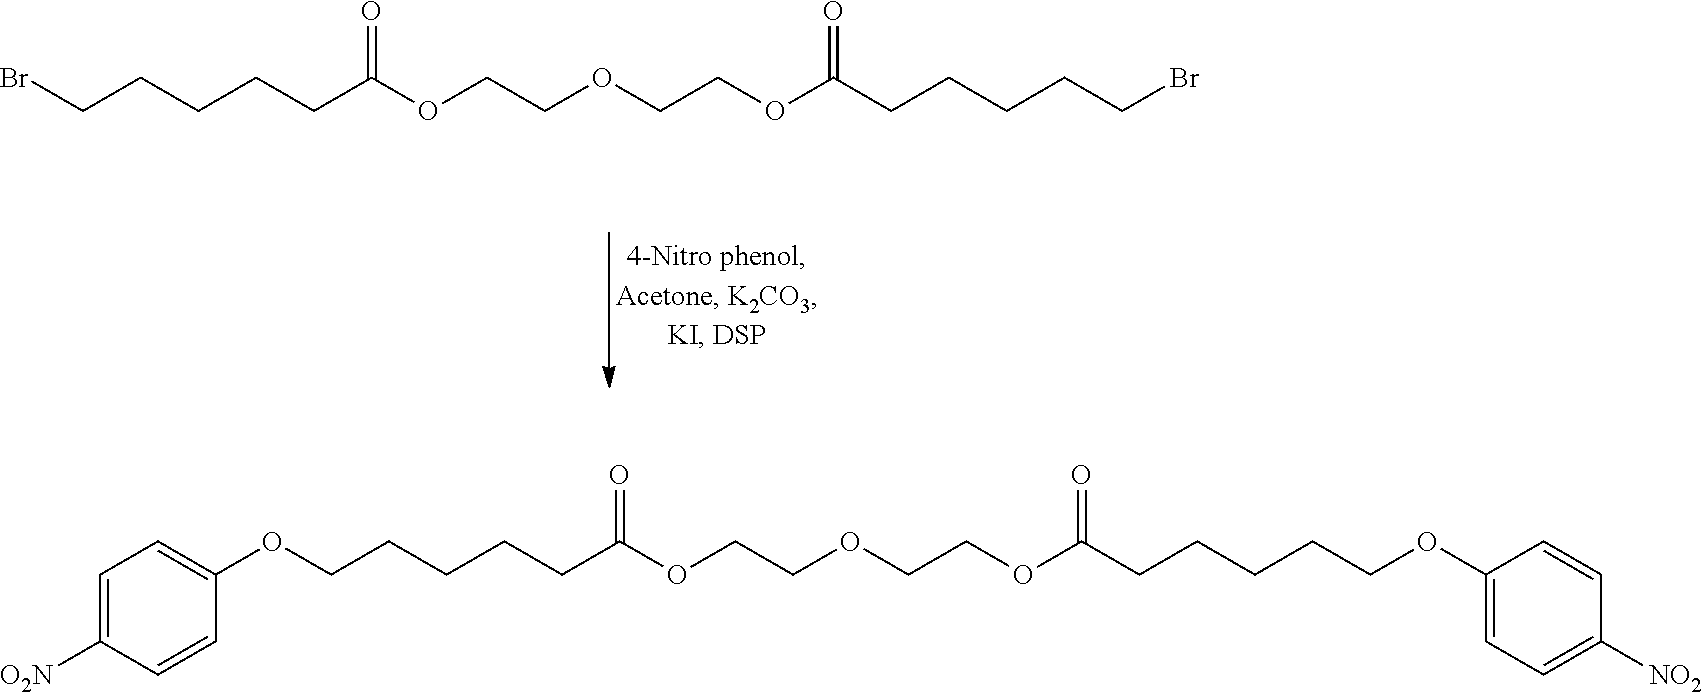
C(CCCCC(OCCOCCOC(CCCCCBr)=O)=O)Br.C(CCCCC(OCCOCCOC(CCCCCOC1=CC=C([NO2])C=C1)=O)=O)OC1=CC=C([O2N])C=C1
